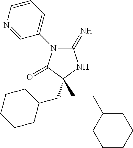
N1=CC(N2C(=N)NC(CC3CCCCC3)(CCC3CCCCC3)C2=O)=CC=C1
